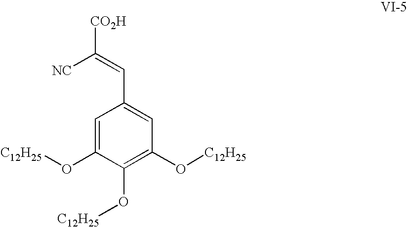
C1=C(O[C12H25])C(O[C12H25])=C(O[C12H25])C=C1C=C([CO2H])[NC]
